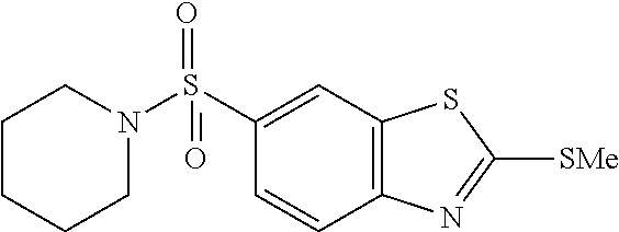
C1=C(S(N2CCCCC2)(=O)=O)C=CC2=C1SC([SMe])=N2
